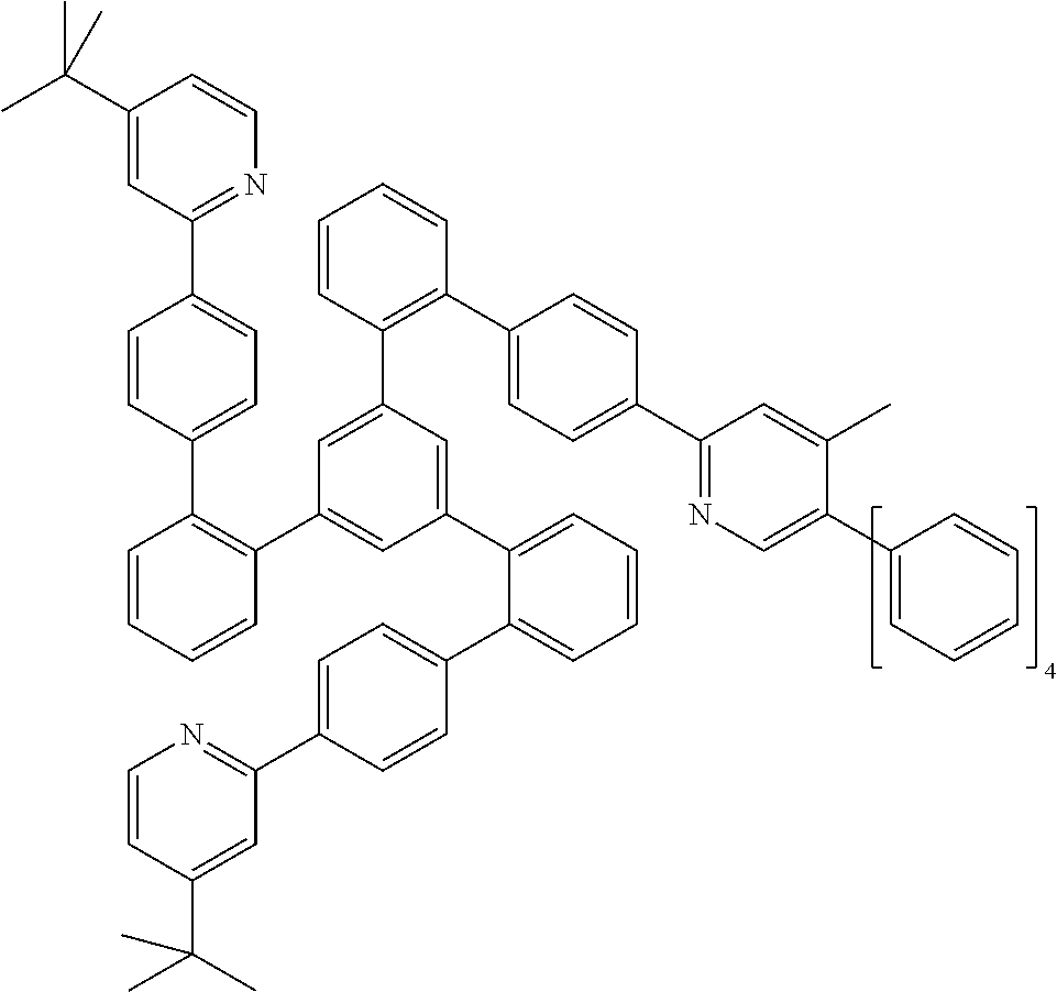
C1(C(C)(C)C)=CC(C2=CC=C(C3=C(C4=CC(C5=CC=CC=C5C5=CC=C(C6=NC=CC(C(C)(C)C)=C6)C=C5)=CC(C5=C(C6=CC=C(C7=NC=C(C8=CC=CC=C8)C(C)=C7)C=C6)C=CC=C5)=C4)C=CC=C3)C=C2)=NC=C1
